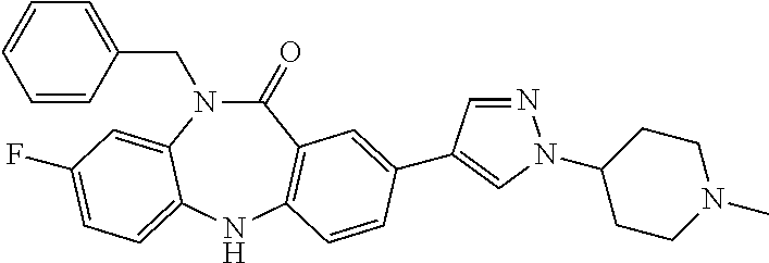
C1=CC(CN2C(=O)C3=C(NC4=CC=C(F)C=C24)C=CC(C2=CN(C4CCN(C)CC4)N=C2)=C3)=CC=C1
